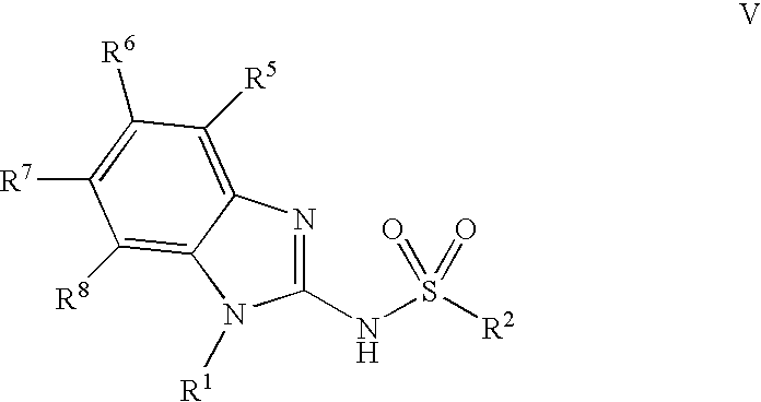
C1(NS([R2])(=O)=O)=NC2=C([R5])C([R6])=C([R7])C([R8])=C2N1[R1]
